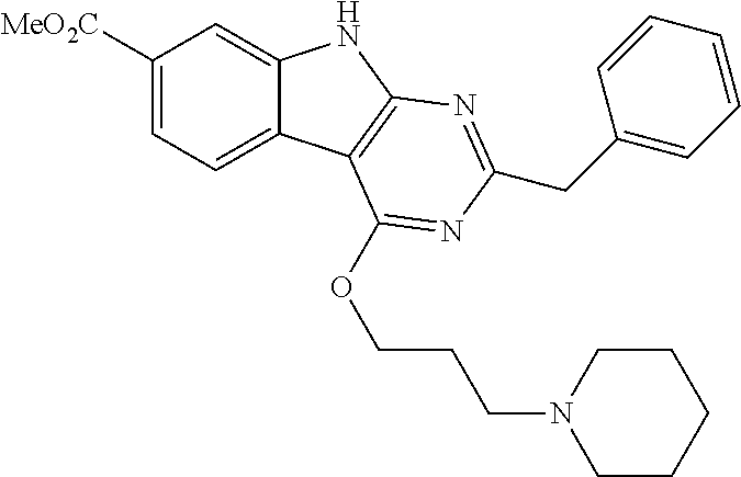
C1([MeO2C])=CC=C2C(=C1)NC1=C2C(OCCCN2CCCCC2)=NC(CC2=CC=CC=C2)=N1
